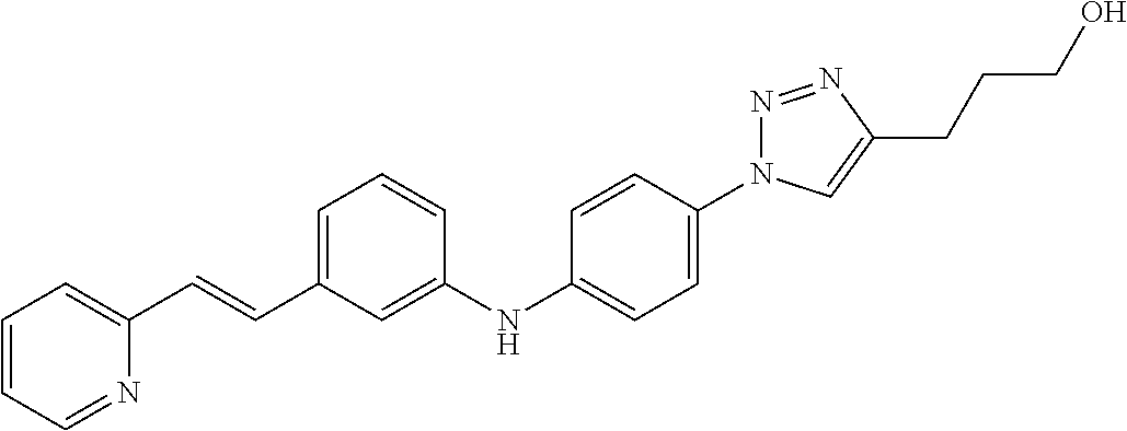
N1=NC(CCCO)=CN1C1=CC=C(NC2=CC(C=CC3=CC=CC=N3)=CC=C2)C=C1
